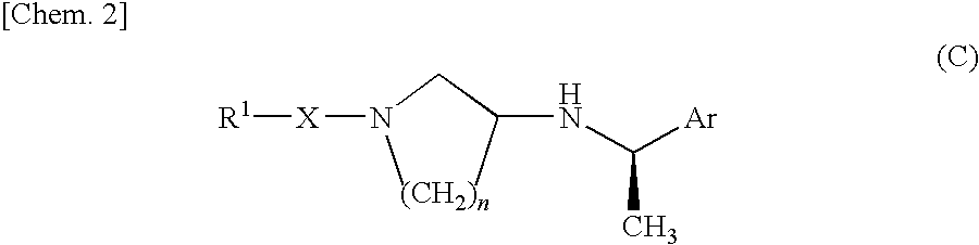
CN(CC(C)NC([Ar])C)[X][R1]
